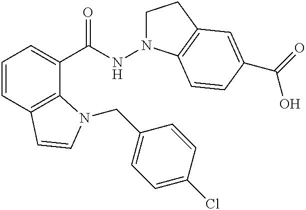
C1=CC2=C(C(C(NN3CCC4=C3C=CC(C(=O)O)=C4)=O)=C1)N(CC1=CC=C(Cl)C=C1)C=C2
